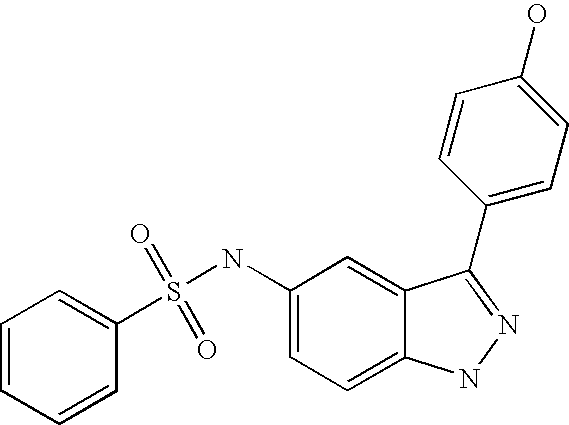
C1=CC=CC(S(NC2=CC=C3C(=C2)C(C2=CC=C(O)C=C2)=NN3)(=O)=O)=C1
